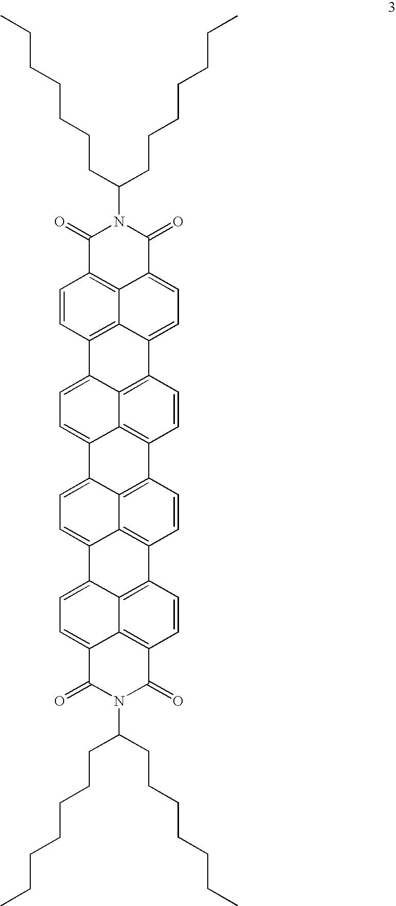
C1(=O)C2=C3C(=CC=C4C3=C(C=C2)C2=CC=C3C5=C(C=CC4=C25)C2=C4C3=CC=C3C4=C(C=C2)C2=C4C3=CC=C3C4=C(C=C2)C(=O)N(C(CCCCCCC)CCCCCCC)C3=O)C(=O)N1C(CCCCCCC)CCCCCCC
